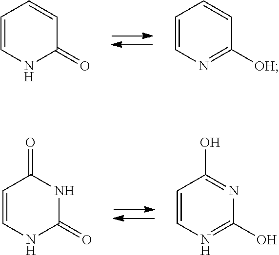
C1=CNC(=O)C=C1.C1=CN=C([OH])C=C1.C1=CNC(=O)NC1=O.C1=CN=C(O)N=C1O
